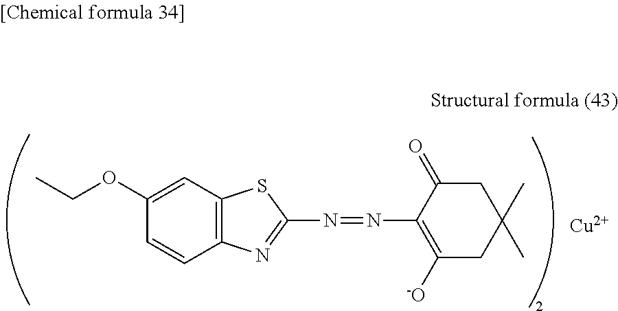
C1C(=O)C(N=NC2=NC3=C(C=C(OCC)C=C3)S2)=C([-O])CC1(C)C.[Cu]
